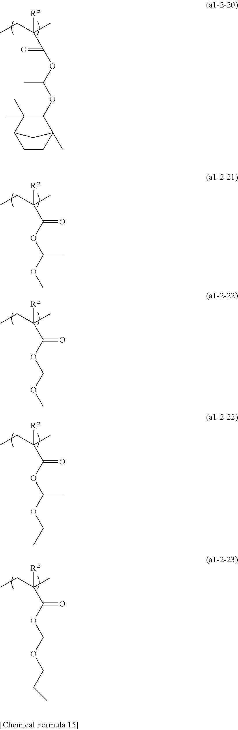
CCC(C)([Ra])C(OC(OC1C(C)(C)C2CCC1(C)C2)C)=O.CCC(C)([Ra])C(OC(OC)C)=O.CCC(C)([Ra])C(OCOC)=O.CCC(C)([Ra])C(OC(OCC)C)=O.CCC(C)([Ra])C(OCOCCC)=O
